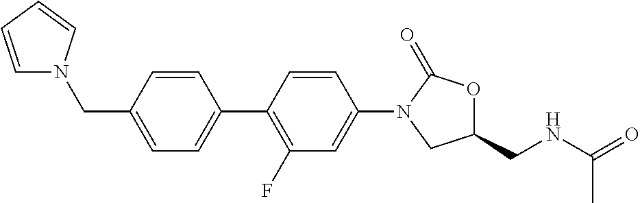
C1(CN2C=CC=C2)=CC=C(C2=C(F)C=C(N3C(=O)OC(CNC(C)=O)C3)C=C2)C=C1
